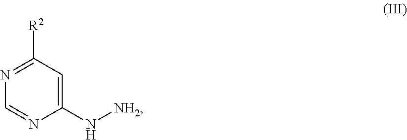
C1=NC(N[NH2])=CC([R2])=N1
